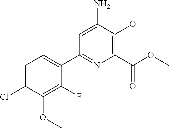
C1=C(N)C(OC)=C(C(OC)=O)N=C1C1=CC=C(Cl)C(OC)=C1F
